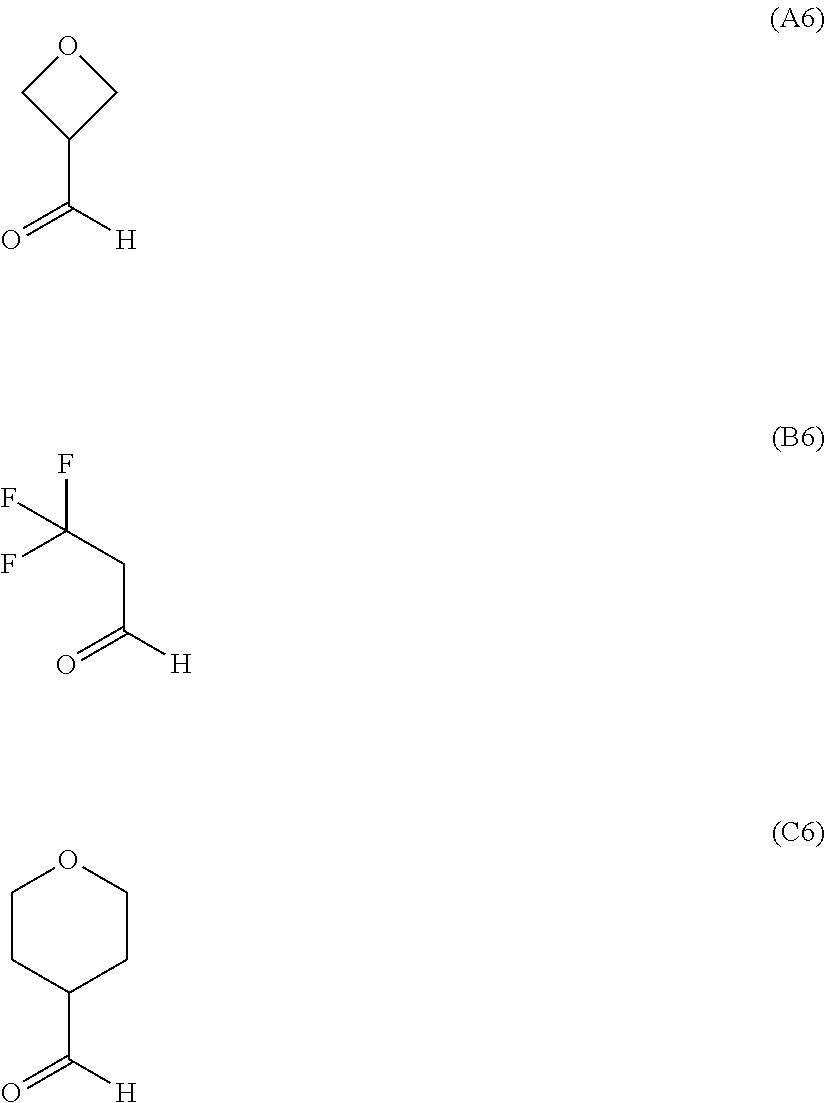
C1C(C([H])=O)CO1.FC(F)(CC([H])=O)F.C1(C([H])=O)CCOCC1
